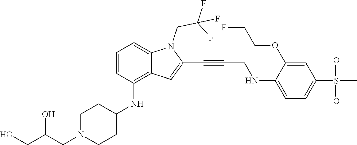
C(C#CC1=CC2=C(NC3CCN(CC(CO)O)CC3)C=CC=C2N1CC(F)(F)F)NC1=CC=C(S(C)(=O)=O)C=C1OCCF
